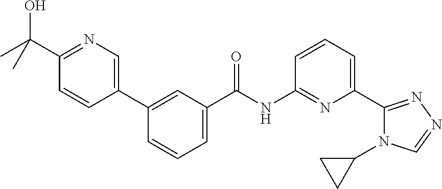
C1(C(C)(O)C)=NC=C(C2=CC(C(NC3=NC(C4=NN=CN4C4CC4)=CC=C3)=O)=CC=C2)C=C1
